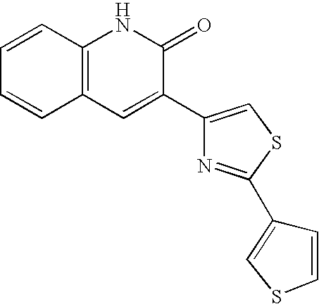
C12=C(C=C(C3=CSC(C4=CSC=C4)=N3)C(=O)N1)C=CC=C2
